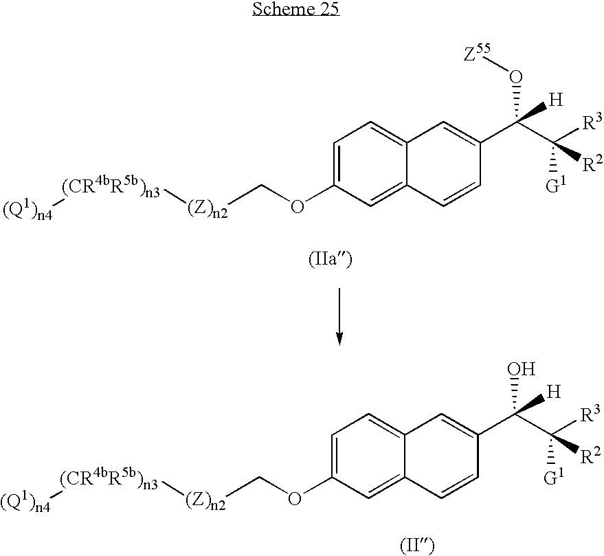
C1=C(OC[(Z)n2][(CR4bR5b)n3][(Q1)n4])C=C2C(=C1)C=C(C(C([R3])([G1])[R2])(O)[H])C=C2.C1=C(OC[(Z)n2][(CR4bR5b)n3][(Q1)n4])C=C2C(=C1)C=C(C(C([R3])([G1])[R2])(O[Z55])[H])C=C2
